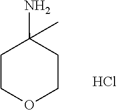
C1COCCC1(N)C.Cl
